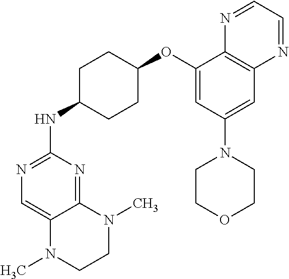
C1(OC2CCC(NC3=NC=C4C(=N3)N(C)CCN4C)CC2)=CC(N2CCOCC2)=CC2=C1N=CC=N2
